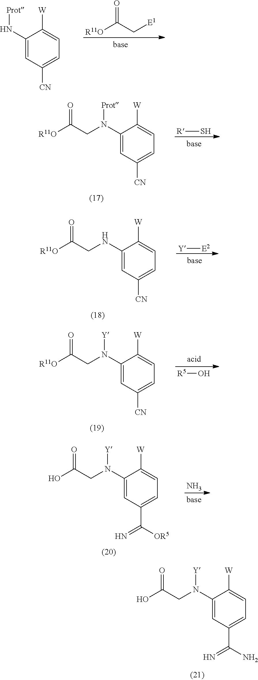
C1(N(CC(O)=O)[Y])=CC(C(N)=N)=CC=C1[W].[R11O]C(C[E1])=O.C1(N[Prot])=CC([CN])=CC=C1[W].[R]S.C1(N([Prot])CC([R11O])=O)=CC([CN])=CC=C1[W].[Y][E2].C1(NCC([R11O])=O)=CC([CN])=CC=C1[W].[R5]O.C1(N(CC([R11O])=O)[Y])=CC([CN])=CC=C1[W].C1(N(CC(O)=O)[Y])=CC(C([OR5])=N)=CC=C1[W].N
